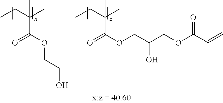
CCC(C)(C)C(OCC(COC(C=C)=O)O)=O.CCC(C)(C)C(OCCO)=O
